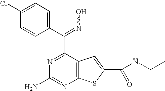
C1(C(=NO)C2=NC(N)=NC3=C2C=C(C(NCC)=O)S3)=CC=C(Cl)C=C1
